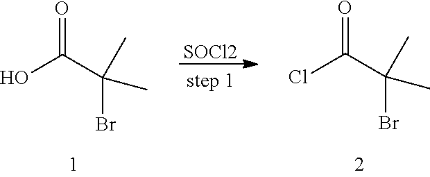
ClC(C(Br)(C)C)=O.OC(C(Br)(C)C)=O.[SOCl2]
